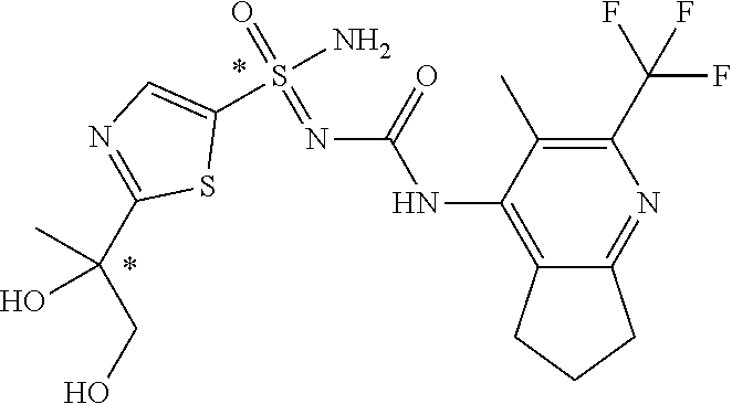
C1(C(F)(F)F)=C(C)C(NC(N=S(=O)(C2=CN=C(C(CO)(O)C)S2)N)=O)=C2C(=N1)CCC2
